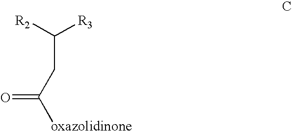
[R2]C([R3])CC([oxazolidinone])=O
